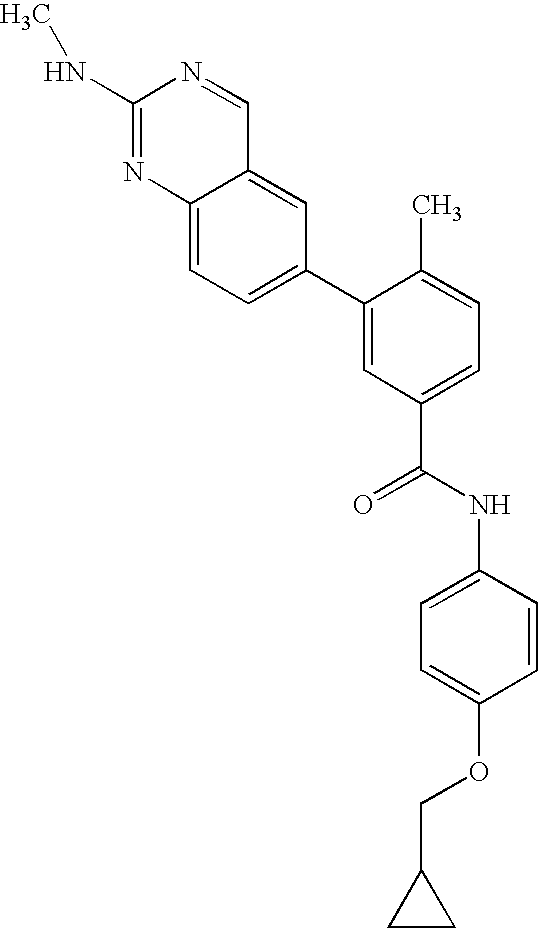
N(C1=NC2=CC=C(C3=CC(C(=O)NC4=CC=C(OCC5CC5)C=C4)=CC=C3C)C=C2C=N1)C
